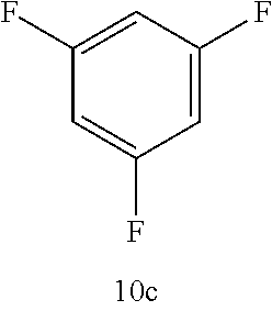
C1=C(F)C=C(F)C=C1F
